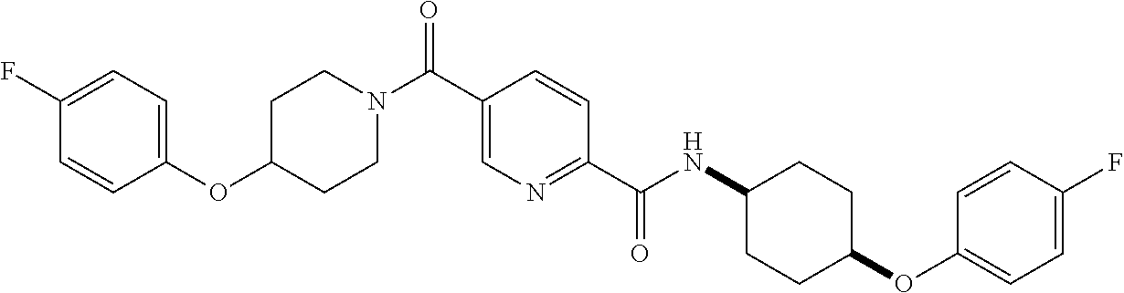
C1C(OC2=CC=C(F)C=C2)CCN(C(C2=CN=C(C(NC3CCC(OC4=CC=C(F)C=C4)CC3)=O)C=C2)=O)C1
